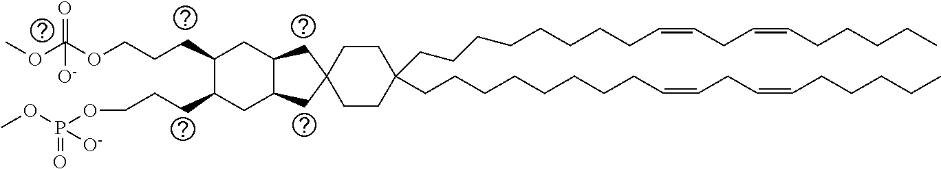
C(CCCCCCCC=CCC=CCCCCC)C1(CCCCCCCCC=CCC=CCCCCC)CCC2(CC1)CC1C(C2)CC(CCCOC(OC)([O-])=O)C(CCCOP(OC)(=O)[O-])C1
